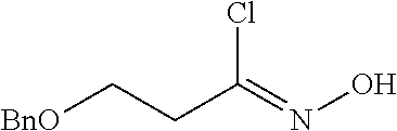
[BnO]CCC(=NO)Cl
